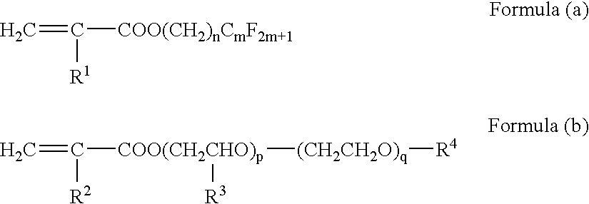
C=C([COO(CH2)nCmF2m+1])[R1].C=C([COO(CH2CHO)p]([(CH2CH2O)q][R4])[R3])[R2]
